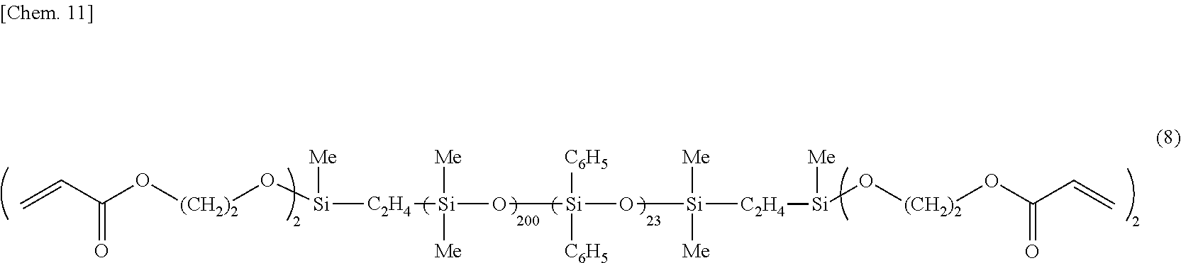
C=CC(=O)O[(CH2)2]O[Si]([Me])[C2H4][Si](O[Si]([C6H5])([C6H5])O[Si]([Me])([Me])[C2H4][Si]([Me])O[(CH2)2]OC(=O)C=C)([Me])[Me]
